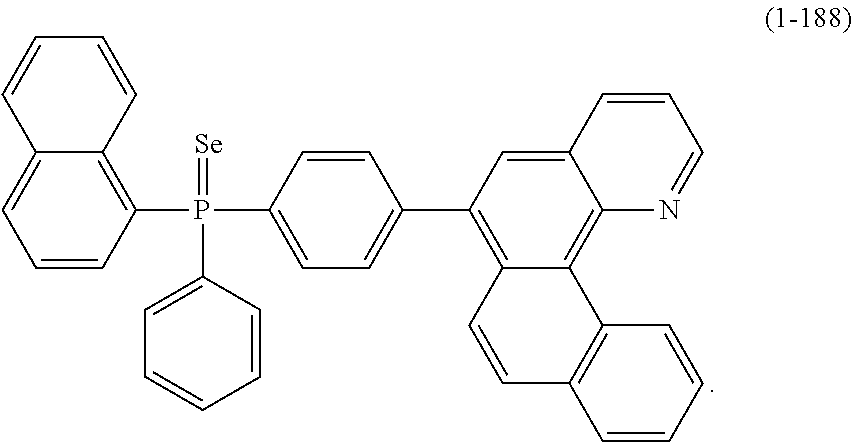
C1=CC(P(C2=CC=CC=C2)(=[Se])C2=CC=C(C3=C4C(=C5C(=C3)C=CC=N5)C3=C(C=C4)C=CC=C3)C=C2)=C2C(=C1)C=CC=C2
